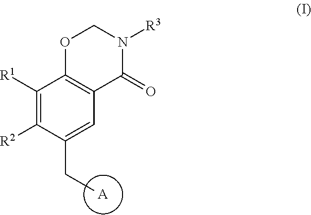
C1([R1])=C([R2])C(CC)=CC2=C1OCN([R3])C2=O.[A]
